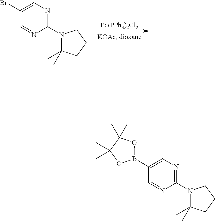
[Pd(PPh3)2Cl2].C1(Br)=CN=C(N2C(C)(C)CCC2)N=C1.C1(B2OC(C)(C)C(C)(C)O2)=CN=C(N2C(C)(C)CCC2)N=C1
